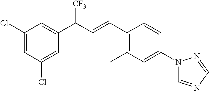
C1(Cl)=CC(C(C=CC2=C(C)C=C(N3C=NC=N3)C=C2)[CF3])=CC(Cl)=C1
